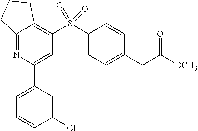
C12=NC(C3=CC=CC(Cl)=C3)=CC(S(C3=CC=C(CC([OCH3])=O)C=C3)(=O)=O)=C1CCC2
